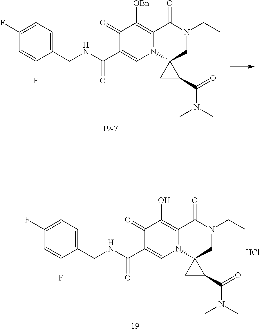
C1(F)=CC=C(CNC(C2=CN3C(=C([OBn])C2=O)C(=O)N(CC)CC32CC2C(=O)N(C)C)=O)C(F)=C1.C1(F)=CC=C(CNC(C2=CN3C(=C(O)C2=O)C(=O)N(CC)CC32CC2C(=O)N(C)C)=O)C(F)=C1.Cl
